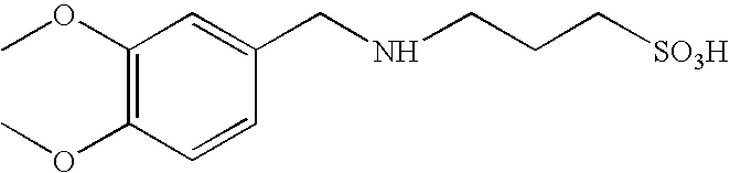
C1(OC)=C(OC)C=CC(CNCCC[SO3H])=C1
